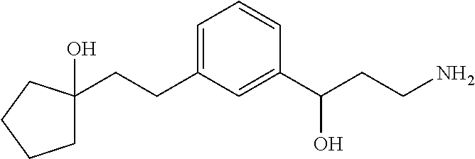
C1=C(CCC2(O)CCCC2)C=C(C(CCN)O)C=C1
